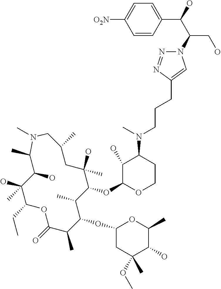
C(CC1=CN(C(C(C2=CC=C([O2N])C=C2)O)CO)N=N1)CN(C1C(O)C(OC2C(C)C(OC3CC(OC)(C)C(O)C(C)O3)C(C)C(=O)OC(CC)C(O)(C)C(O)C(C)N(C)CC(C)CC2(O)C)OCC1)C
